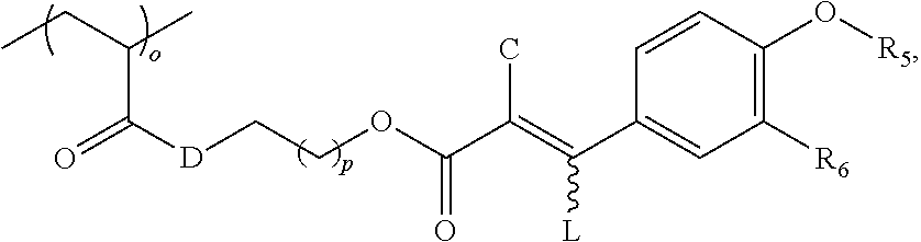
O=C([D]CCOC(C(=C(C1=CC([R6])=C(O[R5])C=C1)[L])C)=O)C(C)CC
